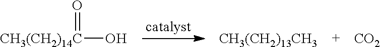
O[CH3(CH2)14C]=O.[CH3(CH2)13CH3].[CO2]
